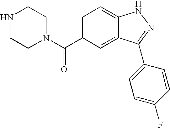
N1(C(C2=CC=C3C(=C2)C(C2=CC=C(F)C=C2)=NN3)=O)CCNCC1
